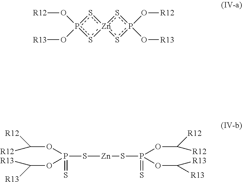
O(p1(O[R13])s[Zn]2(s1)sp(O[R12])(O[R13])s2)[R12].P(S[Zn]SP(OC([R12])[R12])(OC([R13])[R13])=S)(OC([R12])[R12])(OC([R13])[R13])=S
